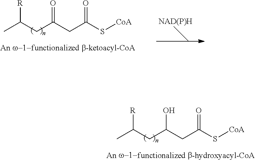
C(C(CC(S[CoA])=O)O)C(C)[R].C(C(CC(S[CoA])=O)=O)C(C)[R]
